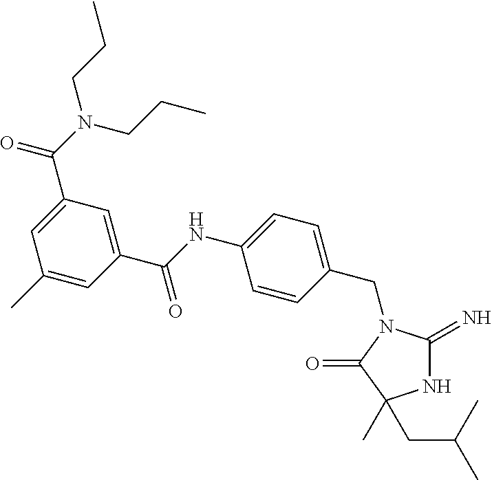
N1C(=N)N(CC2=CC=C(NC(C3=CC(C(N(CCC)CCC)=O)=CC(C)=C3)=O)C=C2)C(=O)C1(CC(C)C)C
